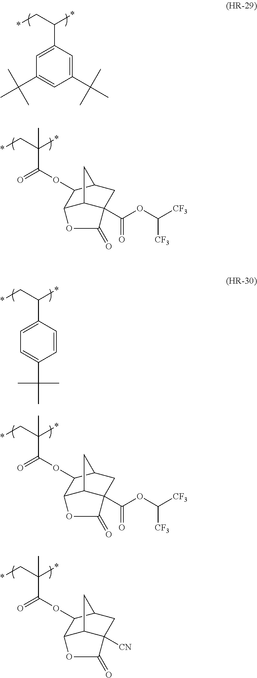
*CC(*)C1=CC(C(C)(C)C)=CC(C(C)(C)C)=C1.*CC(*)(C(OC1C2C3C(C(OC([CF3])[CF3])=O)(CC1C3)C(=O)O2)=O)C.*CC(*)C1=CC=C(C(C)(C)C)C=C1.*CC(*)(C(OC1C2C3C(C(OC([CF3])[CF3])=O)(CC1C3)C(=O)O2)=O)C.*CC(*)(C(OC1C2C3C([CN])(CC1C3)C(=O)O2)=O)C
